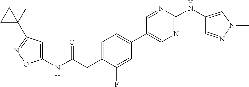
C1=C(CC(NC2=CC(C3(C)CC3)=NO2)=O)C(F)=CC(C2=CN=C(NC3=CN(C)N=C3)N=C2)=C1
